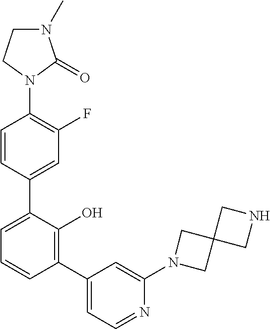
C1(N2C(=O)N(C)CC2)=C(F)C=C(C2=CC=CC(C3=CC=NC(N4CC5(C4)CNC5)=C3)=C2O)C=C1
